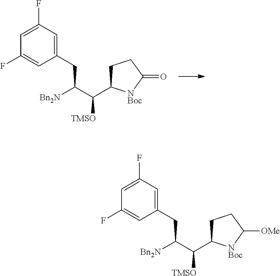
C1=C(F)C=C(CC(C(C2CCC(=O)[NBoc]2)[TMSO])[Bn2N])C=C1F.C1=C(F)C=C(CC(C(C2CCC([OMe])[NBoc]2)[TMSO])[Bn2N])C=C1F
